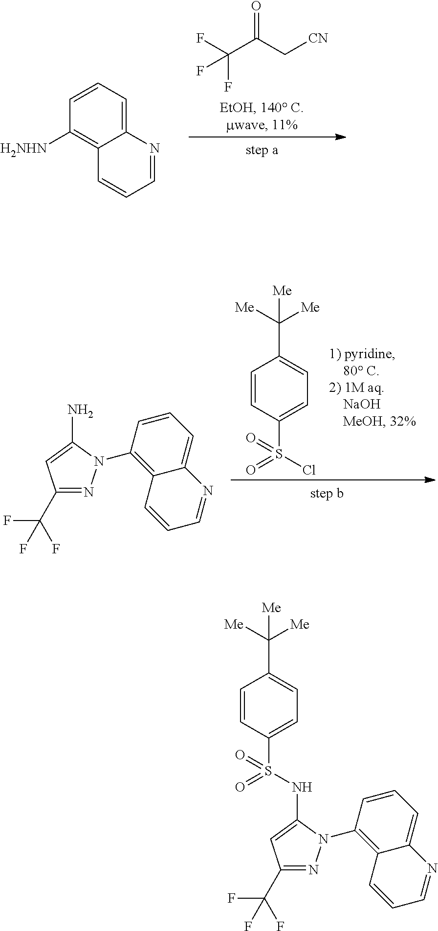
C1=CC([H2NHN])=C2C(=C1)N=CC=C2.FC(C(C[CN])=O)(F)F.C1(C(F)(F)F)=NN(C2=C3C(=CC=C2)N=CC=C3)C(N)=C1.C1=CC(S(=O)(Cl)=O)=CC=C1C([Me])([Me])[Me].C1(C(F)(F)F)=NN(C2=C3C(=CC=C2)N=CC=C3)C(NS(=O)(C2=CC=C(C([Me])([Me])[Me])C=C2)=O)=C1
